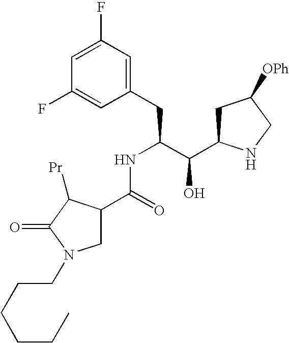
C1(F)=CC(F)=CC(CC(C(C2CC([OPh])CN2)O)NC(C2CN(CCCCCC)C(=O)C2[Pr])=O)=C1
